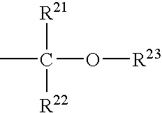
CC([R21])([R22])O[R23]
